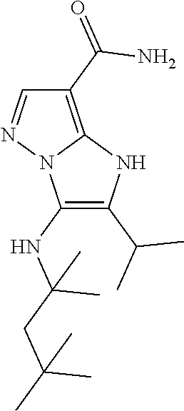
C1(NC(CC(C)(C)C)(C)C)=C(C(C)C)NC2=C(C(=O)N)C=NN12
